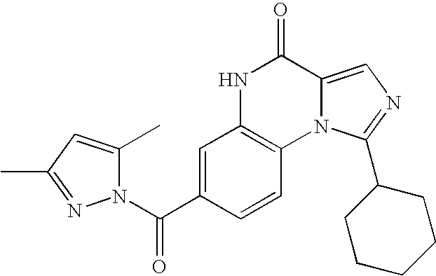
C1=C(C(N2C(C)=CC(C)=N2)=O)C=CC2=C1NC(=O)C1=CN=C(C3CCCCC3)N21
